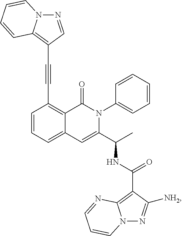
C1=CC=C2C(=C1C#CC1=C3N(N=C1)C=CC=C3)C(=O)N(C1=CC=CC=C1)C(C(C)NC(=O)C1=C3N(N=C1[NH2])C=CC=N3)=C2
